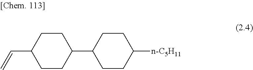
C=CC1CCC(C2CCC([n-C5H11])CC2)CC1
